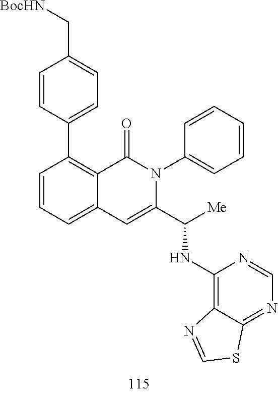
C1=CC(C2=C3C(=CC=C2)C=C(C(NC2=C4C(=NC=N2)SC=N4)[Me])N(C2=CC=CC=C2)C3=O)=CC=C1C[BocHN]
